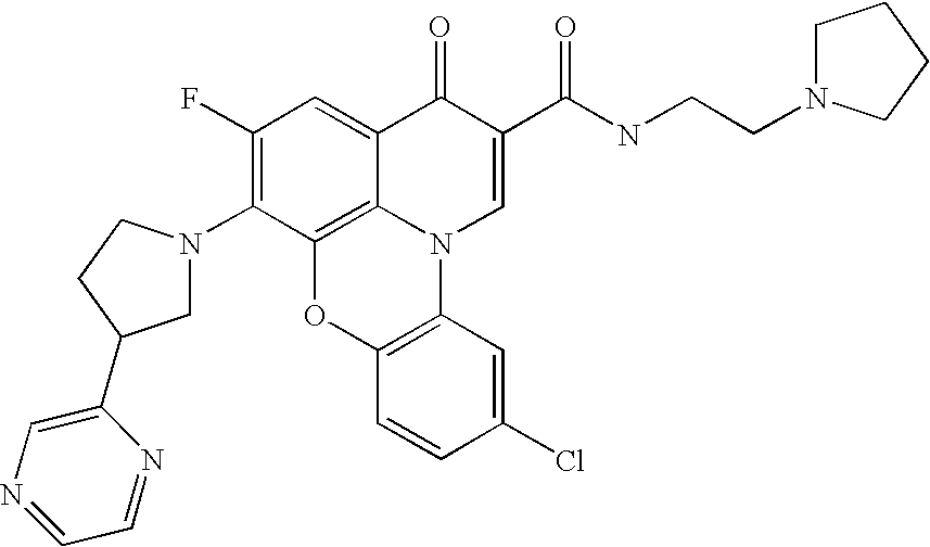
C1(F)=C(N2CC(C3=CN=CC=N3)CC2)C2=C3C(=C1)C(=O)C(C(NCCN1CCCC1)=O)=CN3C1=C(O2)C=CC(Cl)=C1
